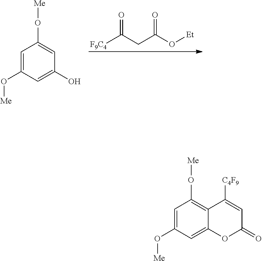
[F9C4]C(CC(O[Et])=O)=O.C1=C(O[Me])C=C(O)C=C1O[Me].C1=C(O[Me])C=C2C(=C1O[Me])C([C4F9])=CC(=O)O2
